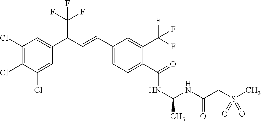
N(C(NC(CS(C)(=O)=O)=O)C)C(C1=CC=C(C=CC(C2=CC(Cl)=C(Cl)C(Cl)=C2)C(F)(F)F)C=C1C(F)(F)F)=O
